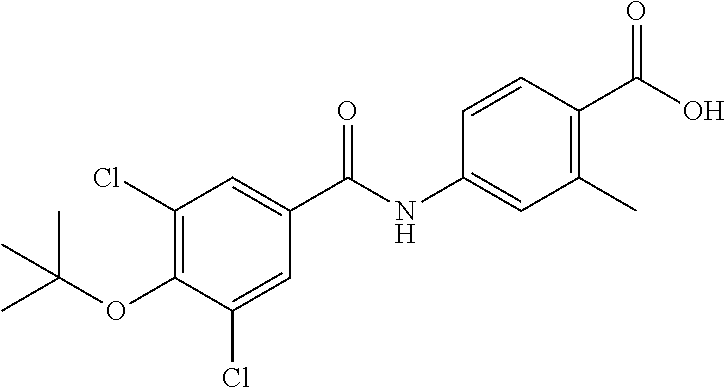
C1(Cl)=C(OC(C)(C)C)C(Cl)=CC(C(NC2=CC(C)=C(C(O)=O)C=C2)=O)=C1
